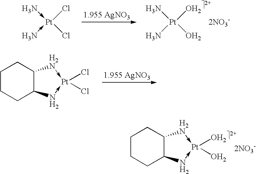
N->[Pt](-N)(Cl)Cl.N[Pt](N)(O)O.[2NO3-].C1CCC2C(C1)N->[Pt](Cl)(Cl)-N2.C1CCC2C(C1)N->[Pt](O)(O)-N2.[2NO3-]
